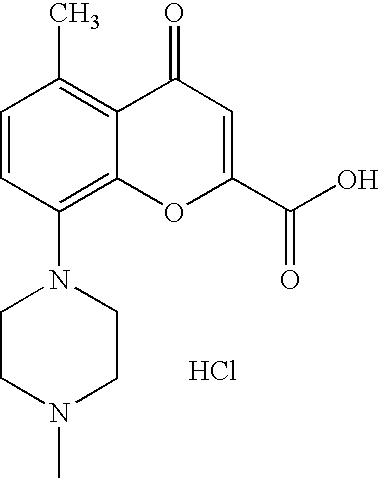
C1=CC(N2CCN(C)CC2)=C2C(=C1C)C(=O)C=C(C(O)=O)O2.Cl
